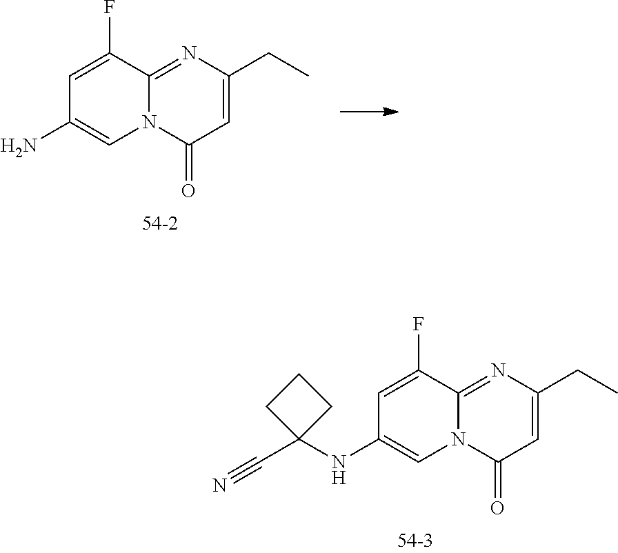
C1=C(F)C2=NC(CC)=CC(=O)N2C=C1NC1(C#N)CCC1.C1=C(F)C2=NC(CC)=CC(=O)N2C=C1N
